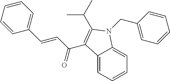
C12=CC=CC=C1N(CC1=CC=CC=C1)C(C(C)C)=C2C(C=CC1=CC=CC=C1)=O
